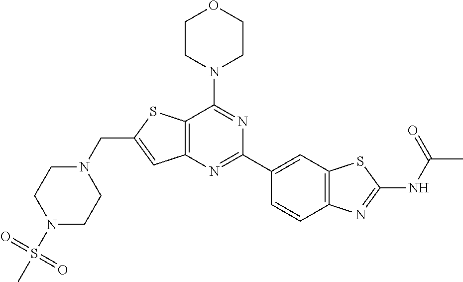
C12=C(N=C(C3=CC4=C(C=C3)N=C(NC(C)=O)S4)N=C1N1CCOCC1)C=C(CN1CCN(S(C)(=O)=O)CC1)S2
